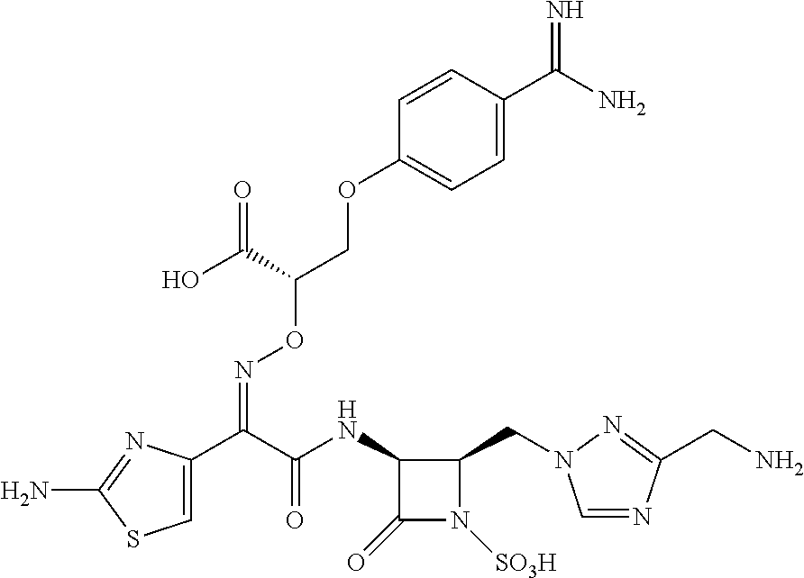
C1=C(C(C(=O)NC2C(=O)N([SO3H])C2CN2C=NC(CN)=N2)=NOC(COC2=CC=C(C(=N)N)C=C2)C(=O)O)N=C(N)S1
